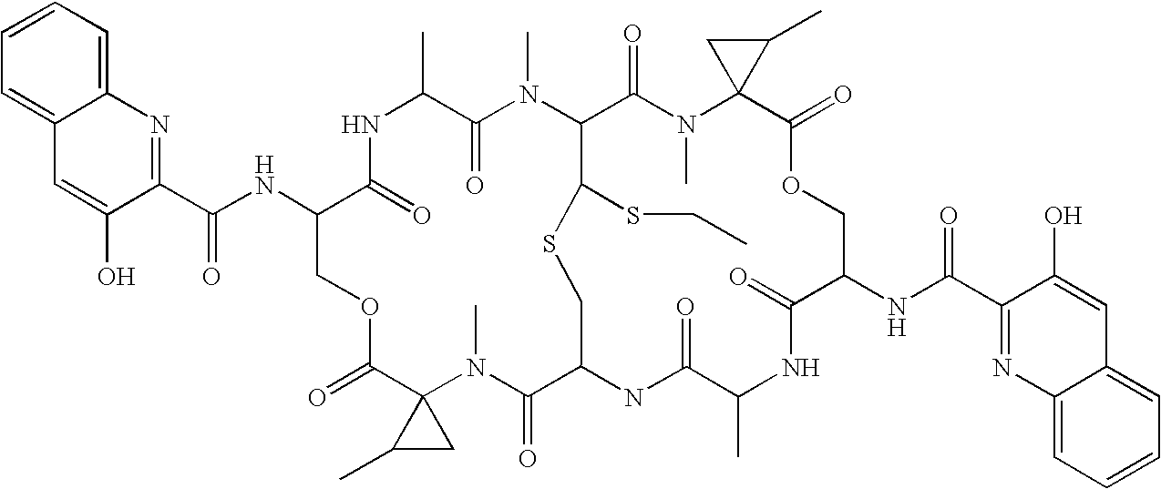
C1=CC=C2C(=C1)N=C(C(NC1C(=O)NC(C)C(=O)N(C)C3C(=O)N(C)C4(C(=O)OCC(NC(C5=NC6=CC=CC=C6C=C5O)=O)C(=O)NC(C)C(=O)NC(C(=O)N(C)C5(C(=O)OC1)C(C)C5)CSC3SCC)C(C)C4)=O)C(O)=C2
